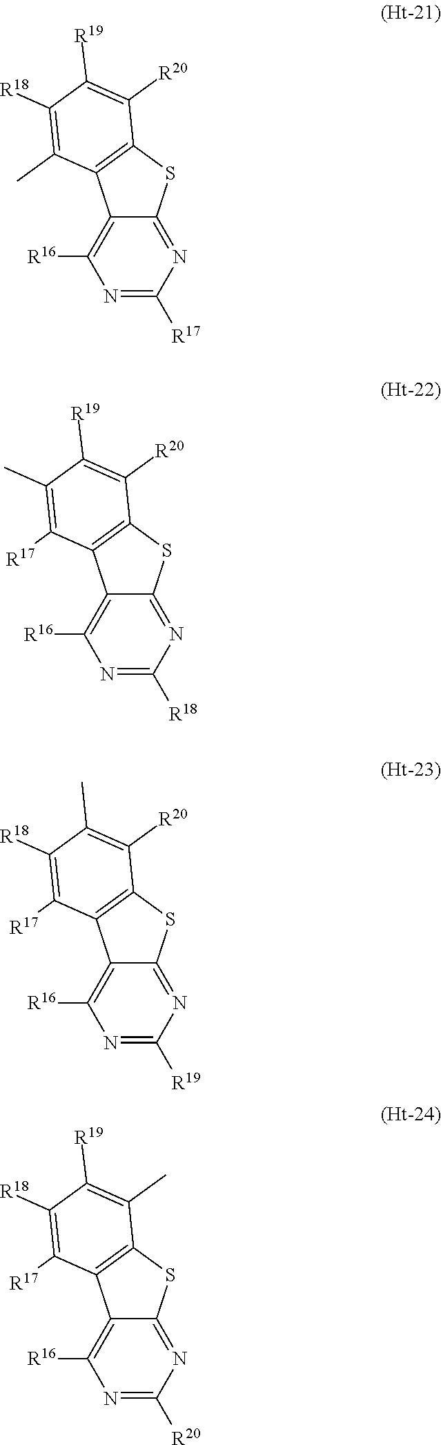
N1=C([R17])N=C2C(=C1[R16])C1=C(S2)C([R20])=C([R19])C([R18])=C1C.N1=C([R18])N=C2C(=C1[R16])C1=C(S2)C([R20])=C([R19])C(C)=C1[R17].N1=C([R20])N=C2C(=C1[R16])C1=C(S2)C(C)=C([R19])C([R18])=C1[R17].N1=C([R19])N=C2C(=C1[R16])C1=C(S2)C([R20])=C(C)C([R18])=C1[R17]
